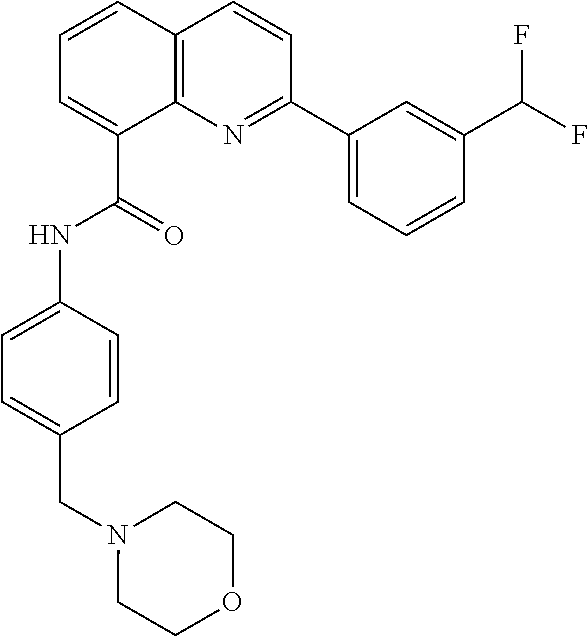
C1=CC2=C(C(C(=O)NC3=CC=C(CN4CCOCC4)C=C3)=C1)N=C(C1=CC=CC(C(F)F)=C1)C=C2
